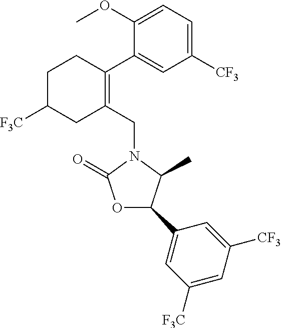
C1C([F3C])CC(CN2C(=O)OC(C3=CC([F3C])=CC([CF3])=C3)C2C)=C(C2=CC([CF3])=CC=C2OC)C1
